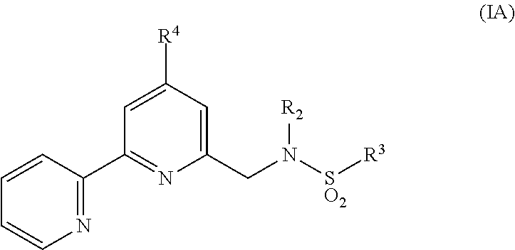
C1=CC(C2=NC(CN([R2])[SO2][R3])=CC([R4])=C2)=NC=C1
